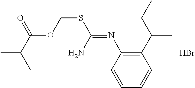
C1=CC=CC(C(C)CC)=C1N=C(SCOC(C(C)C)=O)N.Br
